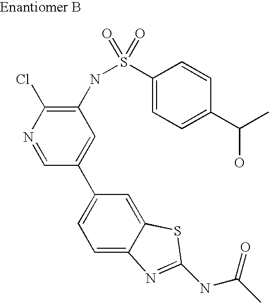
C1=C2C(=CC(C3=CC(NS(C4=CC=C(C(C)O)C=C4)(=O)=O)=C(Cl)N=C3)=C1)SC(NC(C)=O)=N2
